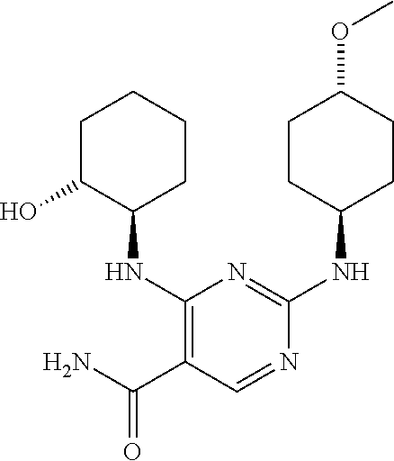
C1CC(NC2=NC(NC3CCCCC3O)=C(C(N)=O)C=N2)CCC1OC
